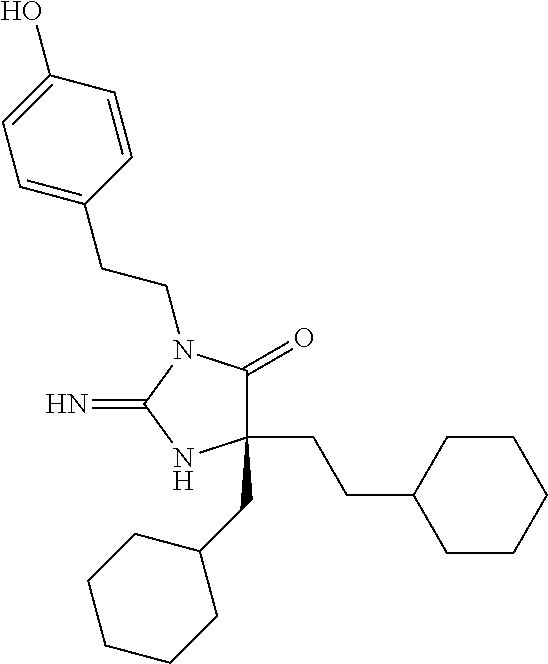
C1(CC2CCCCC2)(CCC2CCCCC2)C(=O)N(CCC2=CC=C(O)C=C2)C(=N)N1
